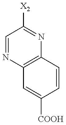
C1=NC2=C(N=C1[X2])C=CC([COOH])=C2
